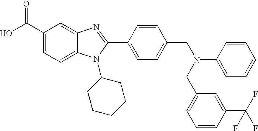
OC(C1=CC=C2C(=C1)N=C(C1=CC=C(CN(CC3=CC=CC(C(F)(F)F)=C3)C3=CC=CC=C3)C=C1)N2C1CCCCC1)=O
